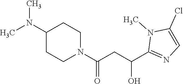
C1(C(CC(N2CCC(N(C)C)CC2)=O)O)=NC=C(Cl)N1C
